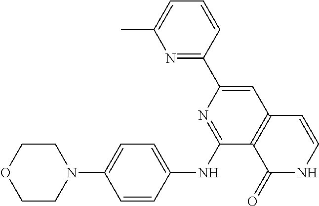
C1COCCN1C1=CC=C(NC2=NC(C3=NC(C)=CC=C3)=CC3=C2C(=O)NC=C3)C=C1
